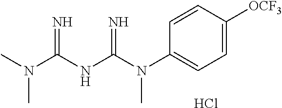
N(C(NC(N(C1=CC=C([OCF3])C=C1)C)=N)=N)(C)C.Cl
